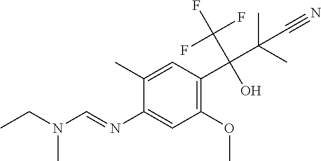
C1(N=CN(CC)C)=CC(OC)=C(C(C(C)(C)C#N)(C(F)(F)F)O)C=C1C
